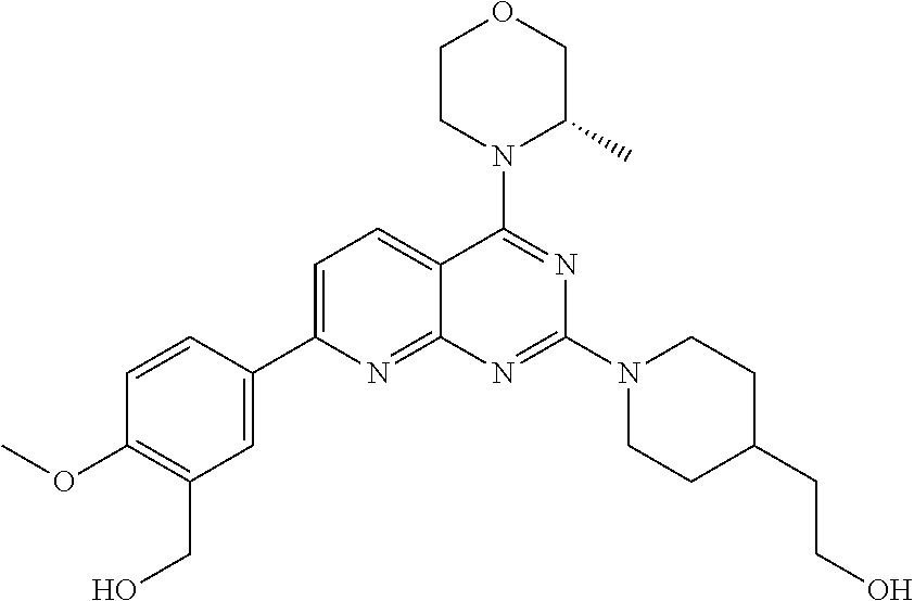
C1=C(C2=CC(CO)=C(OC)C=C2)N=C2C(=C1)C(N1C(C)COCC1)=NC(N1CCC(CCO)CC1)=N2
